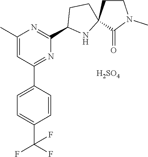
C1=C(C2=NC(C3NC4(CC3)C(=O)N(C)CC4)=NC(C)=C2)C=CC(C(F)(F)F)=C1.[H2SO4]
